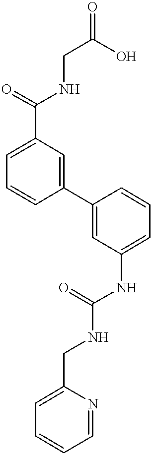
C1(C(=O)NCC(O)=O)=CC=CC(C2=CC(NC(NCC3=CC=CC=N3)=O)=CC=C2)=C1
